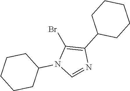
BrC1=C(C2CCCCC2)N=CN1C1CCCCC1
